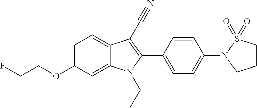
C1=C(OCCF)C=C2C(=C1)C(C#N)=C(C1=CC=C(N3CCCS3(=O)=O)C=C1)N2CC
